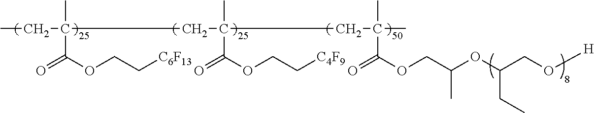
CCC(C(OCC[C6F13])=O)(C)CC(CC(C)(C)C(OCC(OC(CO[H])CC)C)=O)(C)C(OCC[C4F9])=O
